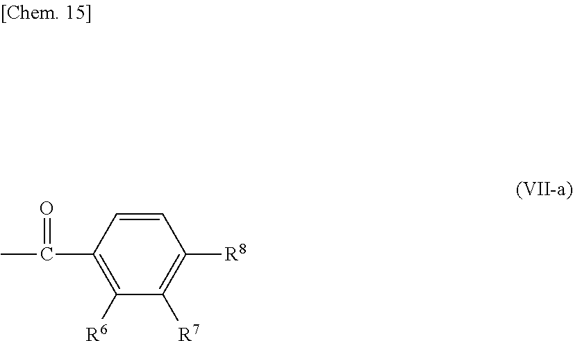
C1=CC(C(=O)C)=C([R6])C([R7])=C1[R8]
